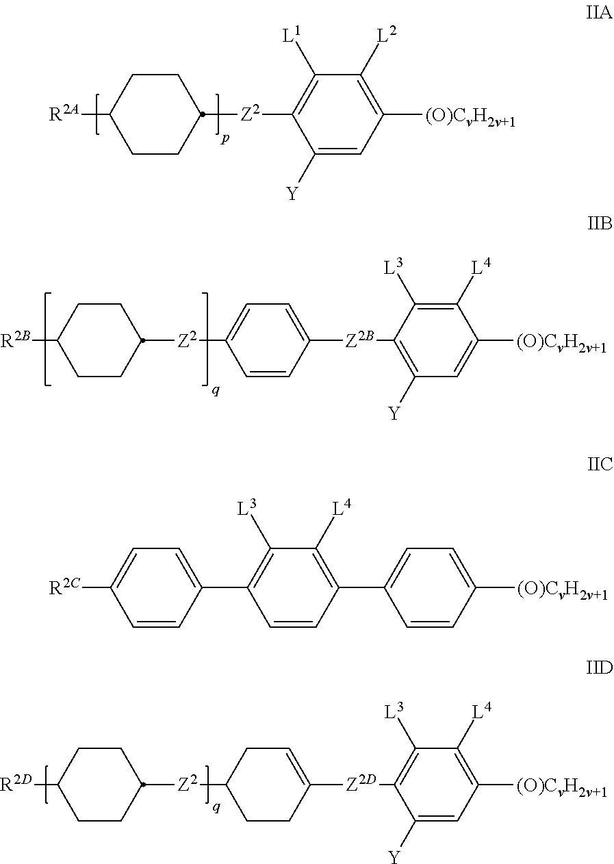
C1CC([Z2]C2=C([L1])C([L2])=C([(O)CvH2v+1])C=C2[Y])CCC1[R2A].C1CC([Z2]C2=CC=C([Z2B]C3=C([Y])C=C([(O)CvH2v+1])C([L4])=C3[L3])C=C2)CCC1[R2B].C1CC([Z2]C2CCC([Z2D]C3=C([L3])C([L4])=C([(O)CvH2v+1])C=C3[Y])=CC2)CCC1[R2D].C1=CC(C2=C([L3])C([L4])=C(C3=CC=C([(O)CvH2v+1])C=C3)C=C2)=CC=C1[R2C]
